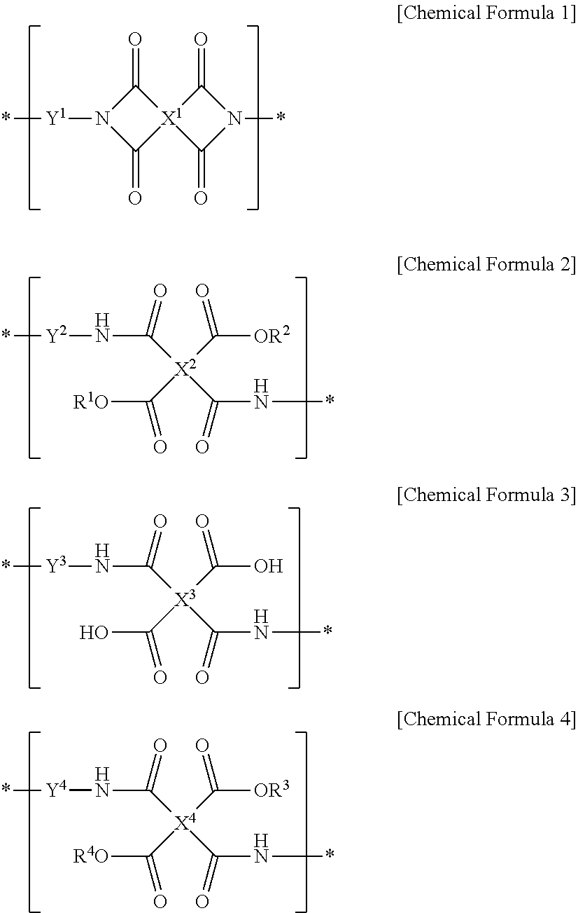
C1(=O)N([Y1]*)C(=O)[X1]12C(=O)N(*)C2=O.N([Y2]*)C(=O)[X2](C([R1O])=O)(C([OR2])=O)C(N*)=O.N([Y3]*)C(=O)[X3](C(O)=O)(C(O)=O)C(N*)=O.N([Y4]*)C(=O)[X4](C([R4O])=O)(C([OR3])=O)C(N*)=O
